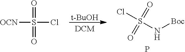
S(N[Boc])(Cl)(=O)=O.P.[t-BuOH].[OCN]S(Cl)(=O)=O
